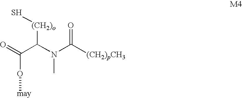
O=C(C(N(C([(CH2)pCH3])=O)C)[(CH2)o]S)O[may]
